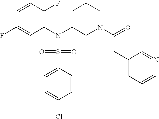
C1=CC(F)=C(N(C2CN(C(CC3=CC=CN=C3)=O)CCC2)S(=O)(=O)C2=CC=C(Cl)C=C2)C=C1F
